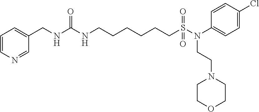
C1=CN=CC(CNC(NCCCCCCS(N(C2=CC=C(Cl)C=C2)CCN2CCOCC2)(=O)=O)=O)=C1
